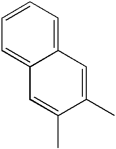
C12=CC=CC=C1C=C(C)C(C)=C2
